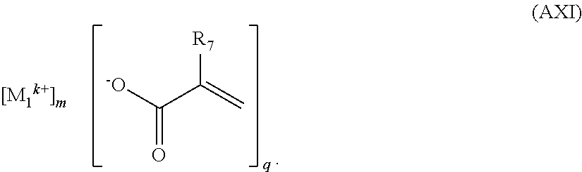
[R7]C(=C)C([-O])=O
